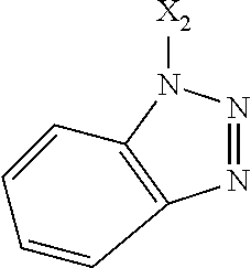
N1=NN([X2])C2=C1C=CC=C2
